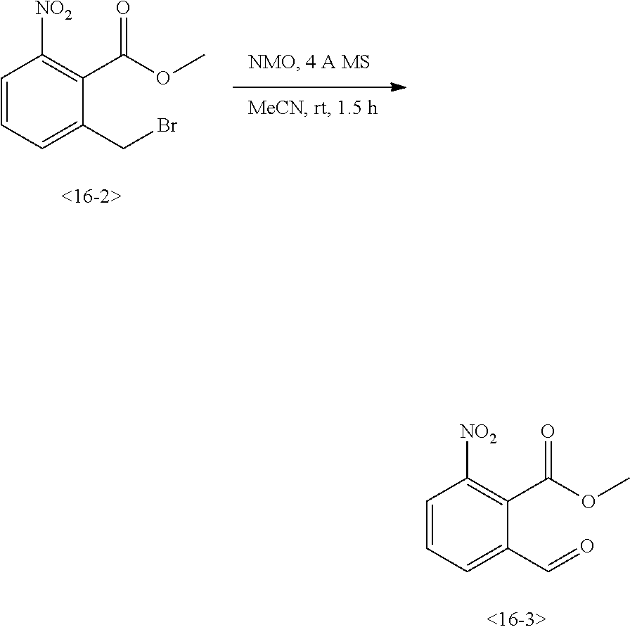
C1=CC=C(C=O)C(C(OC)=O)=C1[NO2].C1=CC=C(CBr)C(C(OC)=O)=C1[NO2]
